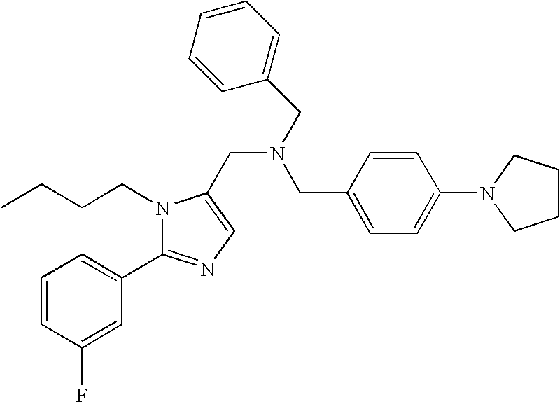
C1CCN(C2=CC=C(CN(CC3=CC=CC=C3)CC3=CN=C(C4=CC=CC(F)=C4)N3CCCC)C=C2)C1
